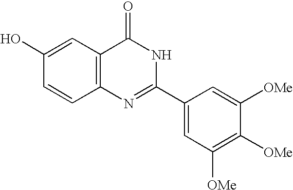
C1([OMe])=C([OMe])C([OMe])=CC(C2=NC3=C(C(=O)N2)C=C(O)C=C3)=C1
